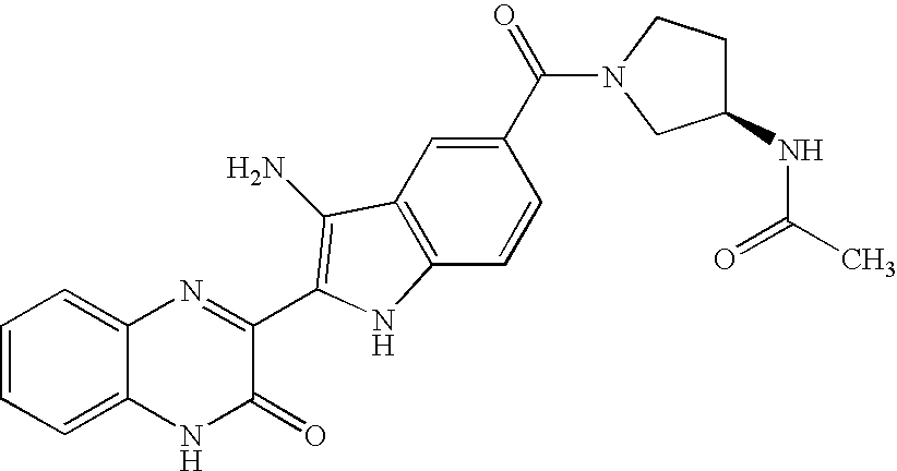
C1=CC=C2C(=C1)N=C(C1=C(N)C3=C(C=CC(C(N4CC(NC(=O)C)CC4)=O)=C3)N1)C(=O)N2
